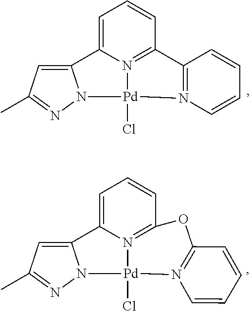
C1=C2N3=C(C=C1)C1=N([Pd]3(Cl)N3C2=CC(C)=N3)C=CC=C1.C1=C2N3=C(C=C1)OC1=N(C=CC=C1)[Pd]3(Cl)N1C2=CC(C)=N1
